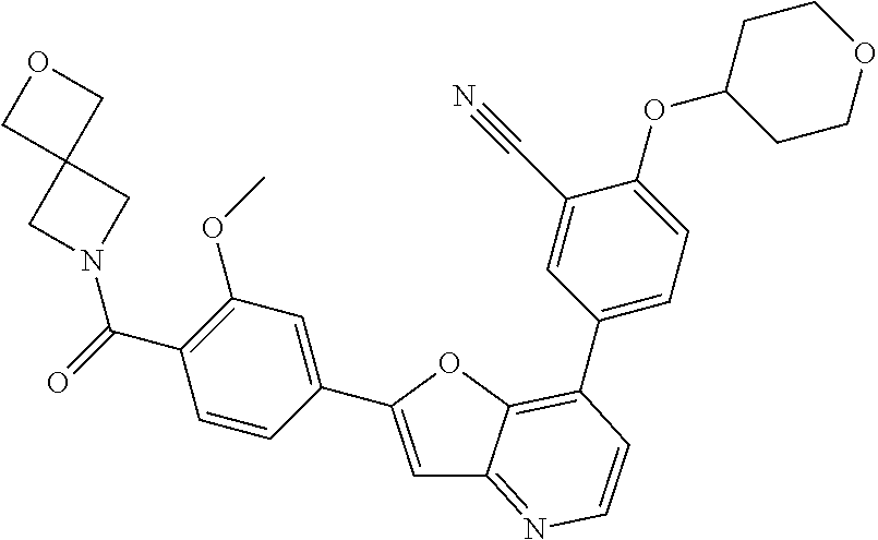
C1=C(C2=CC(OC)=C(C(=O)N3CC4(C3)COC4)C=C2)OC2=C(C3=CC=C(OC4CCOCC4)C(C#N)=C3)C=CN=C12
